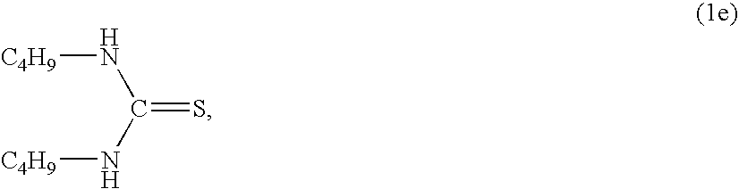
N(C(=S)N[C4H9])[C4H9]
